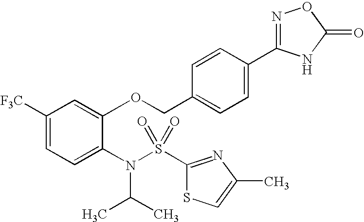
C1([F3C])=CC=C(N(C(C)C)S(=O)(=O)C2=NC(C)=CS2)C(OCC2=CC=C(C3=NOC(=O)N3)C=C2)=C1
